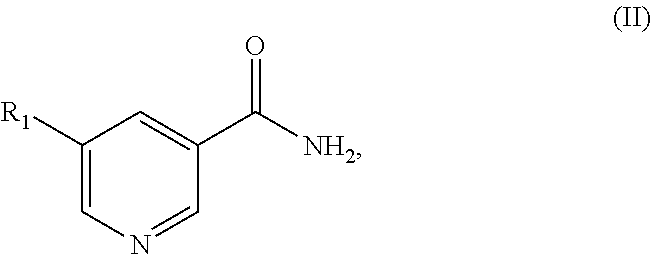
C1([R1])=CN=CC(C([NH2])=O)=C1
